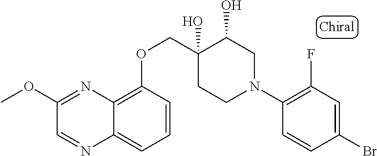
C1(N2CC(O)C(O)(COC3=C4C(=CC=C3)N=CC(OC)=N4)CC2)=C(F)C=C(Br)C=C1
